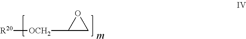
C1([OCH2][R20])CO1
